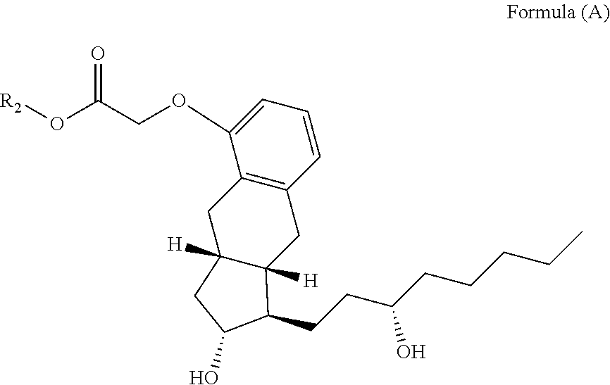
C12=C(C=CC=C1OCC(O[R2])=O)CC1([H])C([H])(C2)CC(O)C1CCC(CCCCC)O
